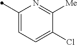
C1([Me])=NC(C)=CC=C1Cl
